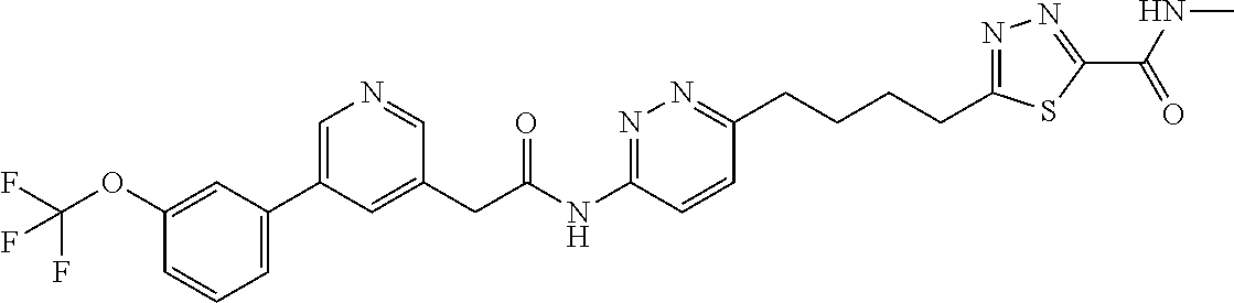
C1(C2=CN=CC(CC(NC3=NN=C(CCCCC4=NN=C(C(NC)=O)S4)C=C3)=O)=C2)=CC=CC(OC(F)(F)F)=C1
